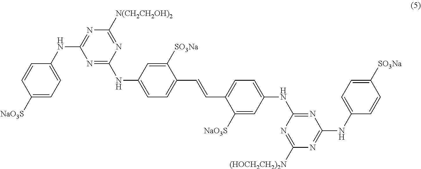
N1=C(NC2=CC=C(C=CC3=CC=C(NC4=NC(NC5=CC=C([SO3Na])C=C5)=NC([(HOCH2CH2)2N])=N4)C=C3[NaO3S])C([SO3Na])=C2)N=C([N(CH2CH2OH)2])N=C1NC1=CC=C([NaO3S])C=C1
